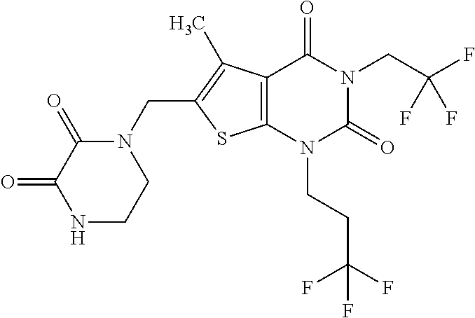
C12=C(N(CCC(F)(F)F)C(=O)N(CC(F)(F)F)C1=O)SC(CN1C(=O)C(=O)NCC1)=C2C
